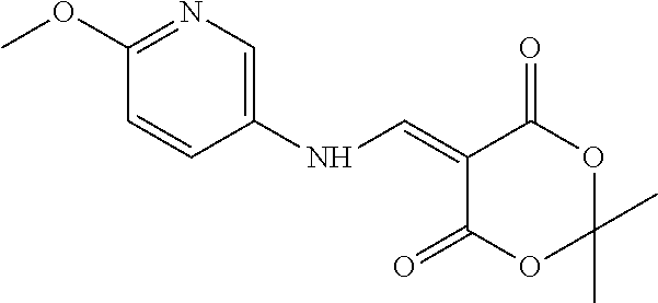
C1(NC=C2C(=O)OC(C)(C)OC2=O)=CN=C(OC)C=C1
